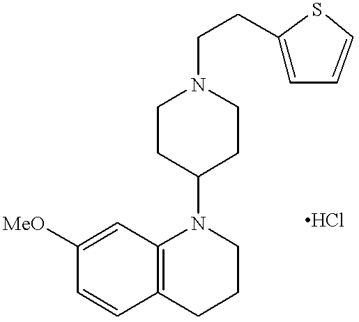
C1([MeO])=CC2=C(C=C1)CCCN2C1CCN(CCC2=CC=CS2)CC1
